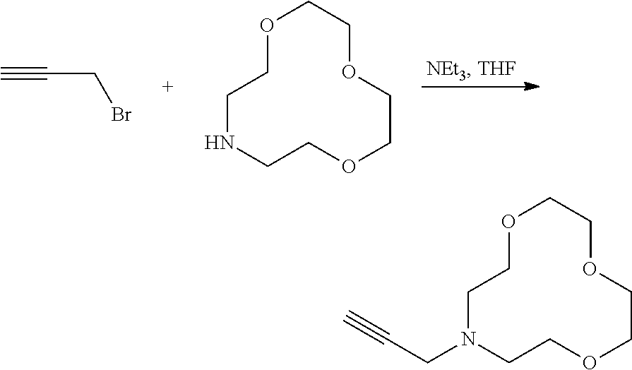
C(CBr)#C.O1CCNCCOCCOCC1.O1CCN(CC#C)CCOCCOCC1
